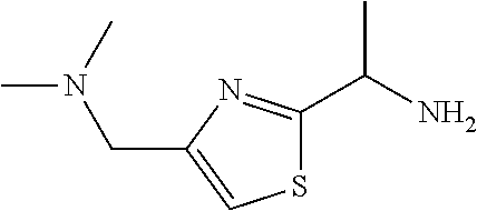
C1(C(N)C)=NC(CN(C)C)=CS1
